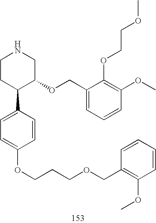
C1CC(C2=CC=C(OCCCOCC3=C(OC)C=CC=C3)C=C2)C(OCC2=CC=CC(OC)=C2OCCOC)CN1
